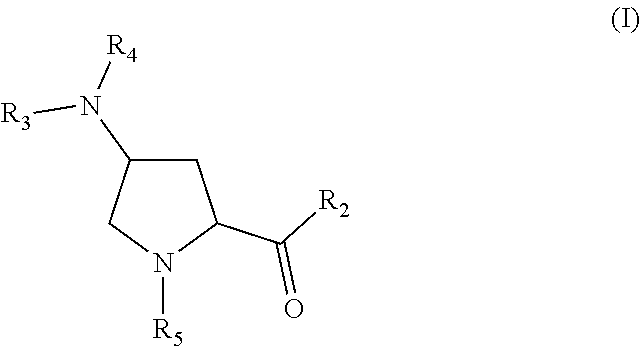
C1C(N([R3])[R4])CN([R5])C1C(=O)[R2]
